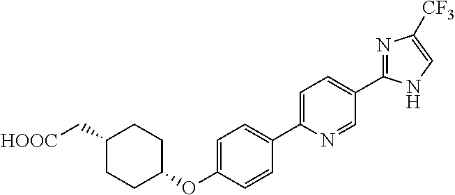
C1(OC2=CC=C(C3=CC=C(C4=NC([CF3])=CN4)C=N3)C=C2)CCC(C[HOOC])CC1
